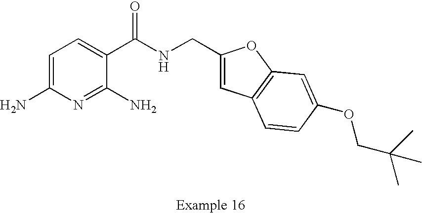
C1=C(N)N=C(N)C(C(NCC2=CC3=C(O2)C=C(OCC(C)(C)C)C=C3)=O)=C1
